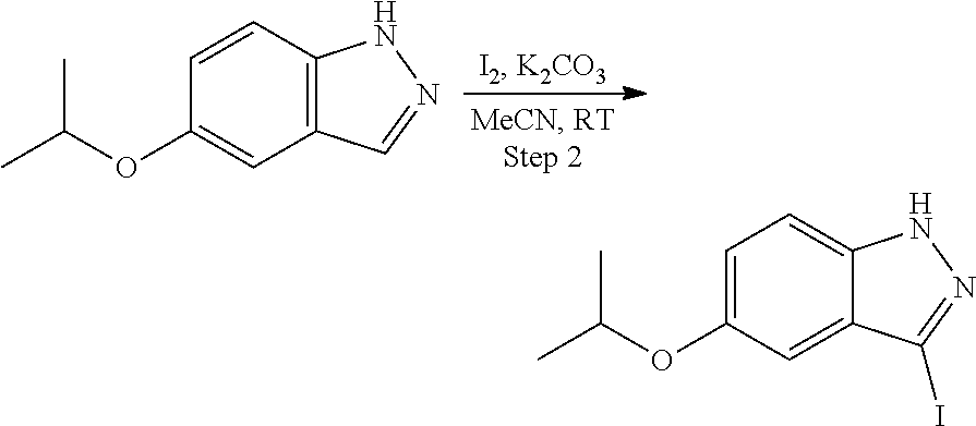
C12=C(C=CC(OC(C)C)=C1)NN=C2.C12=CC(OC(C)C)=CC=C1NN=C2I
